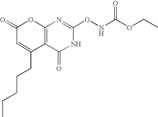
C12=C(C(=O)NC(ONC(OCC)=O)=N1)C(CCCCC)=CC(=O)O2
